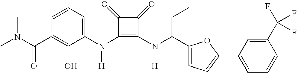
C(C1=C(O)C(N(C2=C(N(C(C3=CC=C(C4=CC=CC(C(F)(F)F)=C4)O3)CC)[H])C(=O)C2=O)[H])=CC=C1)(=O)N(C)C
